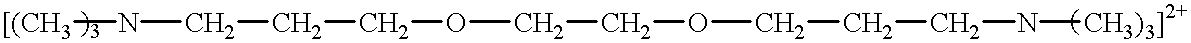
[[(CH3]NCCCOCCOCCCN[CH3)3]2+]
